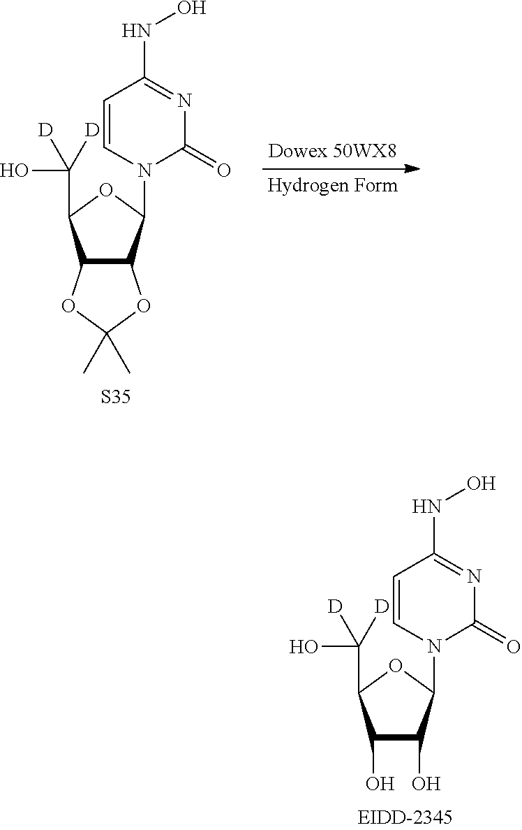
C12C(C(N3C(=O)N=C(NO)C=C3)OC1C(O)([D])[D])OC(C)(C)O2.[S35].C1(O)C(O)C(N2C(=O)N=C(NO)C=C2)OC1C(O)([D])[D]
